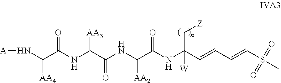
N(C(C(NC(C(NC(C(NC(C=CC=CS(C)(=O)=O)(C[Z])[W])=O)[AA2])=O)[AA3])=O)[AA4])[A]
